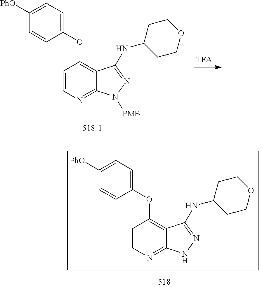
C1(OC2=C3C(=NC=C2)NN=C3NC2CCOCC2)=CC=C([PhO])C=C1.C1(OC2=C3C(=NC=C2)N([PMB])N=C3NC2CCOCC2)=CC=C([PhO])C=C1
